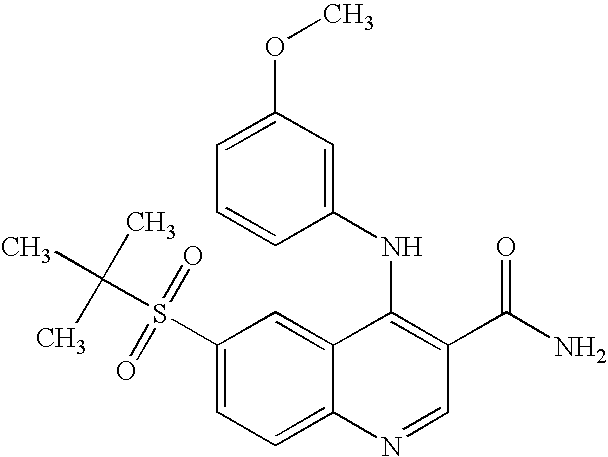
C1(S(C(C)(C)C)(=O)=O)=CC=C2C(=C1)C(NC1=CC(OC)=CC=C1)=C(C(N)=O)C=N2
